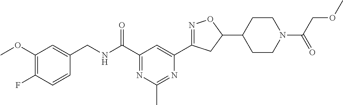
C1(OC)=C(F)C=CC(CNC(C2=NC(C)=NC(C3=NOC(C4CCN(C(=O)COC)CC4)C3)=C2)=O)=C1
